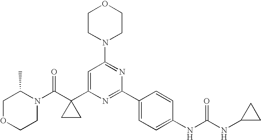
N1(C(C2(C3=CC(N4CCOCC4)=NC(C4=CC=C(NC(=O)NC5CC5)C=C4)=N3)CC2)=O)C(C)COCC1
